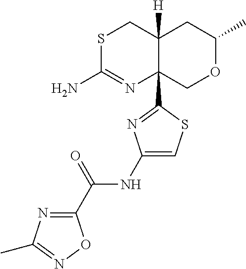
S1C(N)=NC2(C3=NC(NC(C4=NC(C)=NO4)=O)=CS3)C([H])(C1)CC(C)OC2
